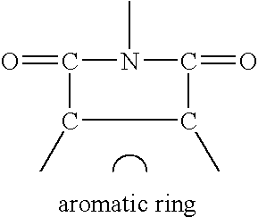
O=C1N(C)C(=O)C(C)C1C
